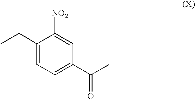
CCC1=CC=C(C(C)=O)C=C1[NO2]
